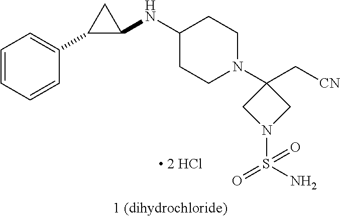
C1=CC=CC(C2C(NC3CCN(C4(C[CN])CN(S(=O)(N)=O)C4)CC3)C2)=C1
